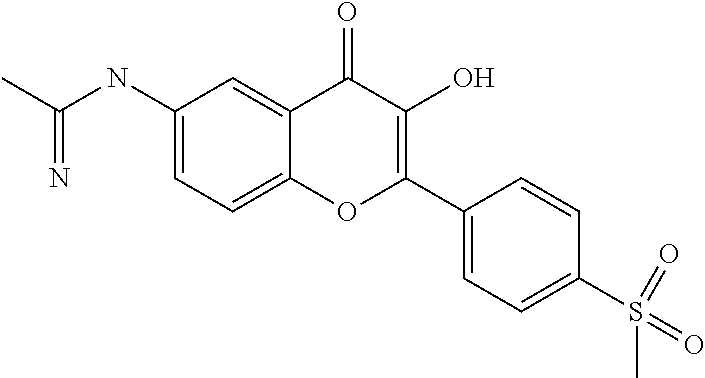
C(NC1=CC=C2C(=C1)C(=O)C(O)=C(C1=CC=C(S(=O)(=O)C)C=C1)O2)(C)=N
